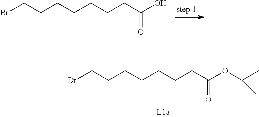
C(=O)(CCCCCCCBr)O.C(C(=O)OC(C)(C)C)CCCCCCBr
